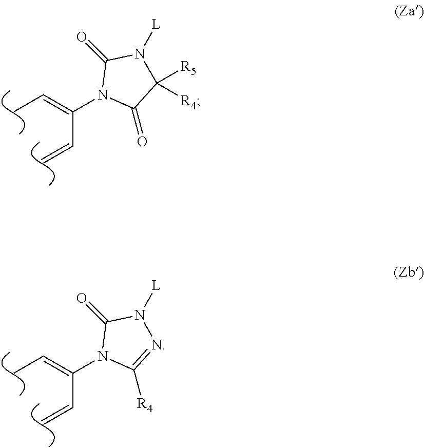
C(N1C(=O)C([R4])([R5])N([L])C1=O)(C=C)=CC.C(N1C([R4])=NN([L])C1=O)(C=C)=CC
